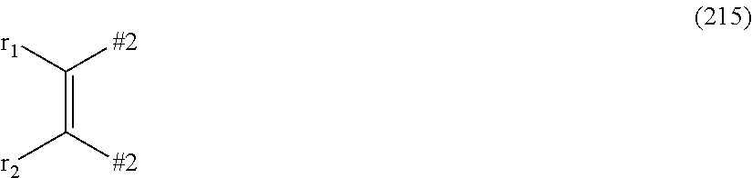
C(=C([r1])[#2])([#2])[r2]
